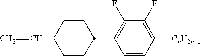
C(=C)C1CCC(C2=C(F)C(F)=C([CnH2n+1])C=C2)CC1
